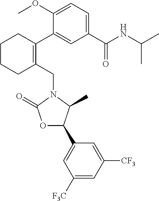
C1(CN2C(=O)OC(C3=CC([F3C])=CC([CF3])=C3)C2C)=C(C2=CC(C(NC(C)C)=O)=CC=C2OC)CCCC1
